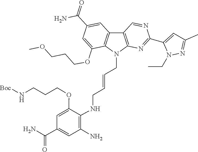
N1(CC)N=C(C)C=C1C1=NC2=C(C=N1)C1=C(N2CC=CCNC2=C(N)C=C(C(=O)N)C=C2OCCCN[Boc])C(OCCCOC)=CC(C(N)=O)=C1
